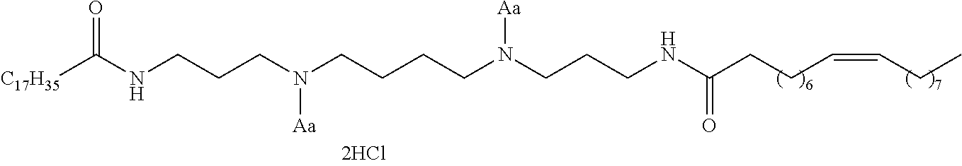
[C17H35]C(NCCCN(CCCCN(CCCNC(CCC=CCC)=O)[Aa])[Aa])=O
